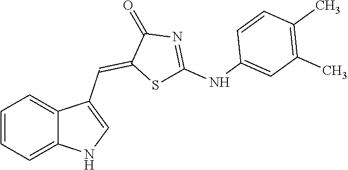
C1=CC=C2C(=C1)C(C=C1SC(NC3=CC(C)=C(C)C=C3)=NC1=O)=CN2
